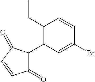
C1(CC)=C(C2C(=O)C=CC2=O)C=C(Br)C=C1
